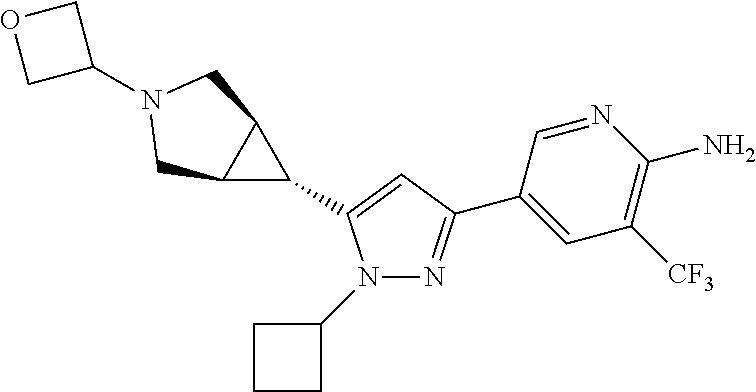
N1(C2CCC2)N=C(C2=CC([CF3])=C(N)N=C2)C=C1C1C2C1CN(C1COC1)C2
